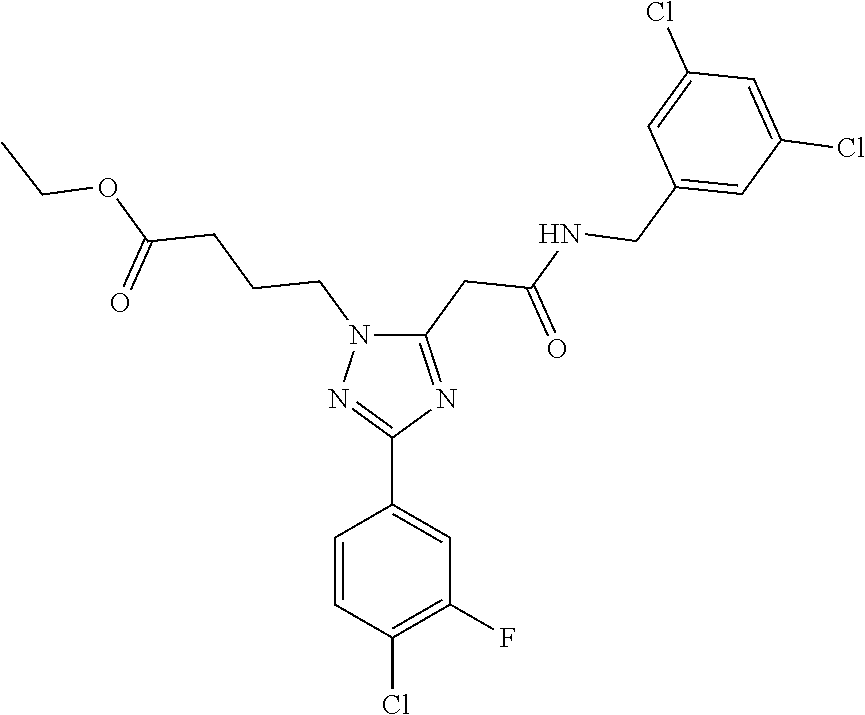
C1(C2=NN(CCCC(OCC)=O)C(CC(NCC3=CC(Cl)=CC(Cl)=C3)=O)=N2)=CC(F)=C(Cl)C=C1
